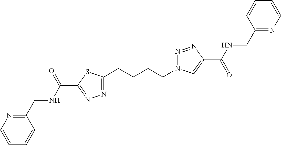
C1(CCCCN2N=NC(C(=O)NCC3=NC=CC=C3)=C2)=NN=C(C(NCC2=NC=CC=C2)=O)S1
